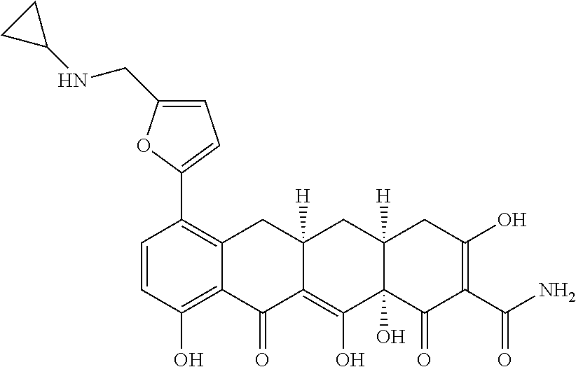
C1=CC(O)=C2C(=C1C1=CC=C(CNC3CC3)O1)CC1([H])C(=C(O)C3(O)C([H])(C1)CC(O)=C(C(N)=O)C3=O)C2=O
